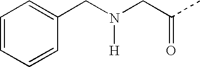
C(N(CC(C)=O)[H])C1=CC=CC=C1
